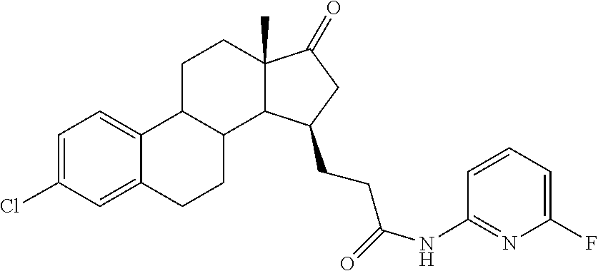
C12(C)C(=O)CC(CCC(=O)NC3=NC(F)=CC=C3)C1C1C(C3=CC=C(Cl)C=C3CC1)CC2
